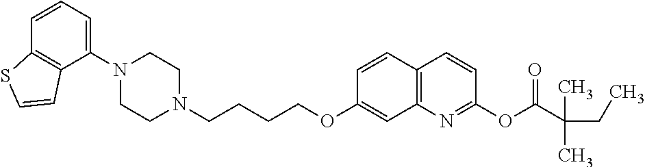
C1N(C2=CC=CC3=C2C=CS3)CCN(CCCCOC2=CC3=C(C=C2)C=CC(OC(C(CC)(C)C)=O)=N3)C1
